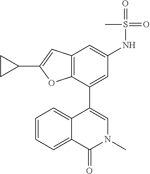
C1(C2=CN(C)C(=O)C3=CC=CC=C23)=CC(NS(=O)(=O)C)=CC2=C1OC(C1CC1)=C2
